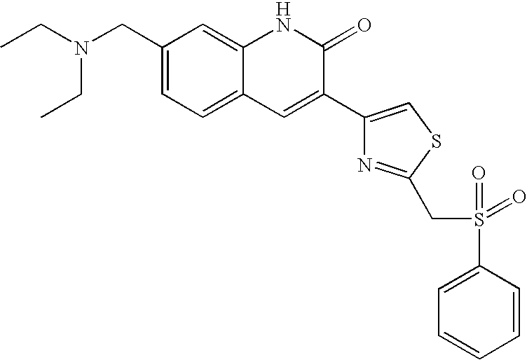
CCN(CC)CC1=CC=C2C(=C1)NC(=O)C(C1=CSC(CS(=O)(=O)C3=CC=CC=C3)=N1)=C2
